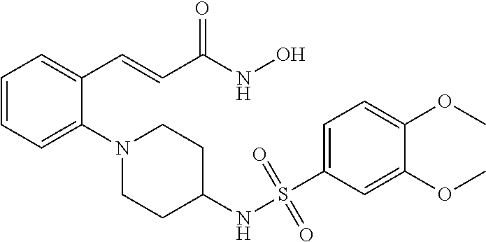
C1=CC=C(N2CCC(NS(=O)(=O)C3=CC=C(OC)C(OC)=C3)CC2)C(C=CC(NO)=O)=C1
